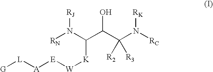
[RN]N(C(C(C(N([RC])[RK])([R2])[R3])O)[K][W][E][A][L][G])[RJ]
